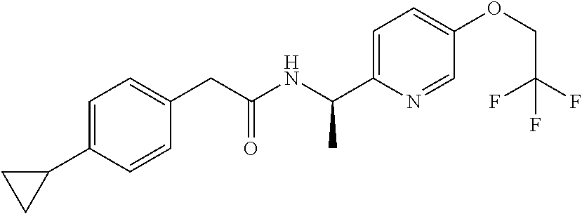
C1=C(C2CC2)C=CC(CC(NC(C2=CC=C(OCC(F)(F)F)C=N2)C)=O)=C1
